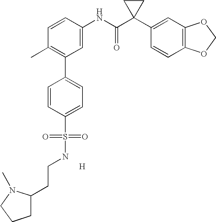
C1=CC(NC(C2(C3=CC4=C(C=C3)OCO4)CC2)=O)=CC(C2=CC=C(S(=O)(=O)NCCC3CCCN3C)C=C2)=C1C.[H]
